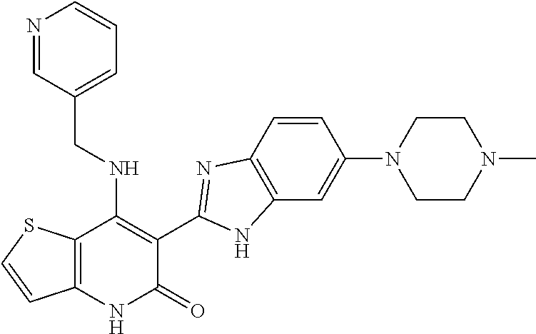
C1=CC2=C(C=C1N1CCN(C)CC1)NC(C1=C(NCC3=CC=CN=C3)C3=C(NC1=O)C=CS3)=N2
